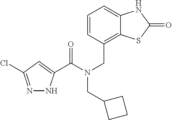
N1=C(Cl)C=C(C(N(CC2=C3C(=CC=C2)NC(=O)S3)CC2CCC2)=O)N1
